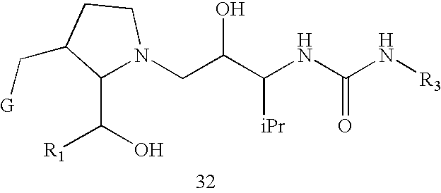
C1(C(O)[R1])N(CC(C(NC(N[R3])=O)[iPr])O)CCC1C[G]
